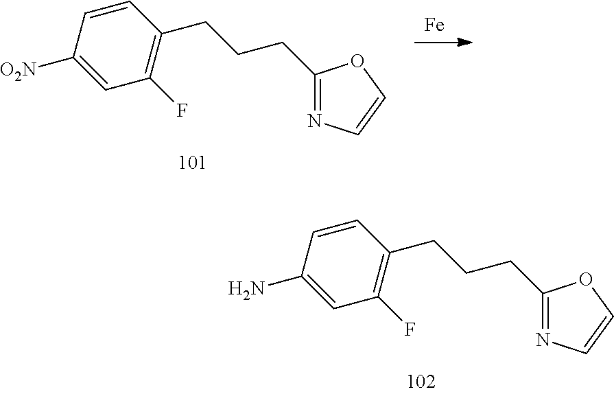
N1=C(CCCC2=C(F)C=C([O2N])C=C2)OC=C1.[Fe].N1=C(CCCC2=C(F)C=C(N)C=C2)OC=C1
